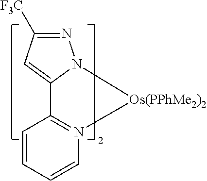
C12=N([Os(PPhMe2)2]N3C1=CC([F3C])=N3)C=CC=C2
